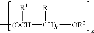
[OR2][CH)n]([(OCH](C)[R1])[R1]
